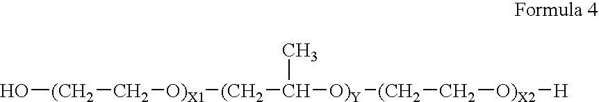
O[(CH2]C[O)X1][(CH2]C([O)Y][(CH2]C[O)X2][H])C
